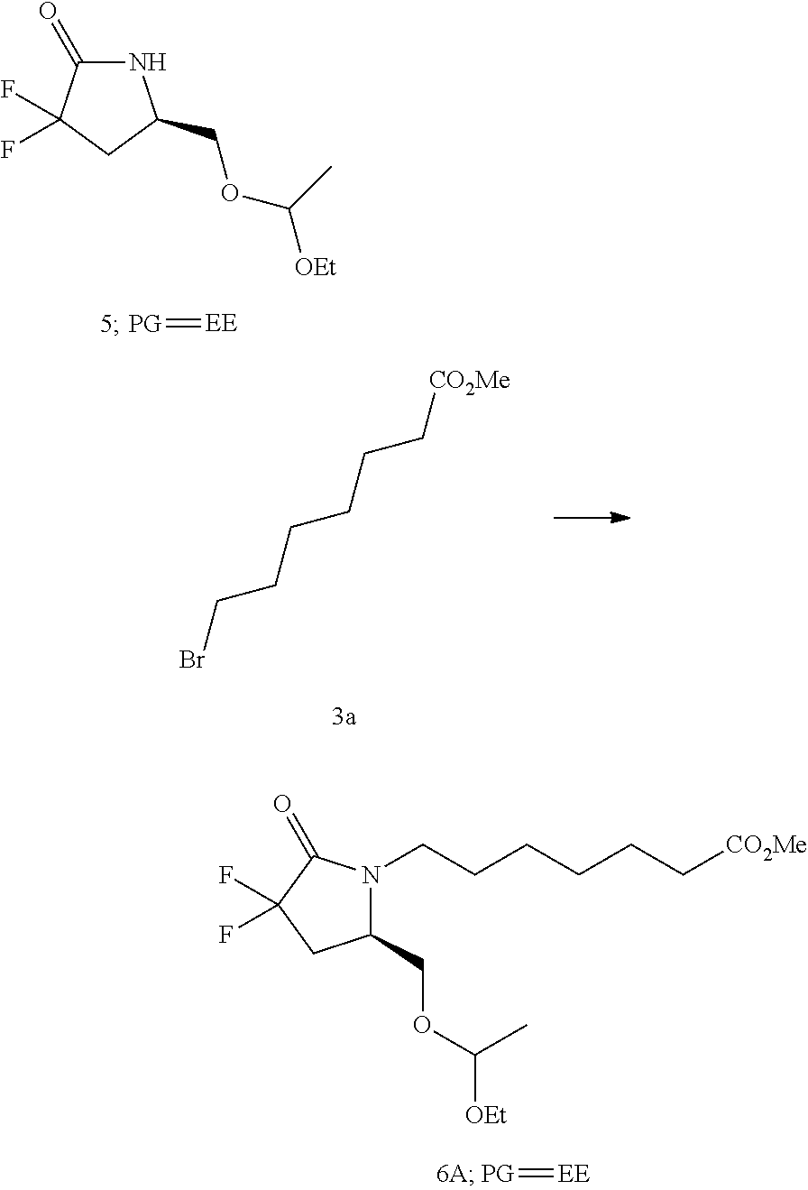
[PG]=[EE].N1C(=O)C(F)(F)CC1COC(C)[OEt].BrCCCCCC[CO2Me].[PG]=[EE].N1(CCCCCC[CO2Me])C(COC([OEt])C)CC(F)(F)C1=O
